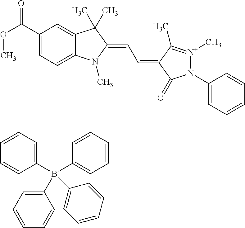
C1=CC=C([B-](C2=CC=CC=C2)(C2=CC=CC=C2)C2=CC=CC=C2)C=C1.C1(C(OC)=O)=CC=C2C(=C1)C(C)(C)C(=CC=C1C(=O)N(C3=CC=CC=C3)[N+](C)=C1C)N2C
